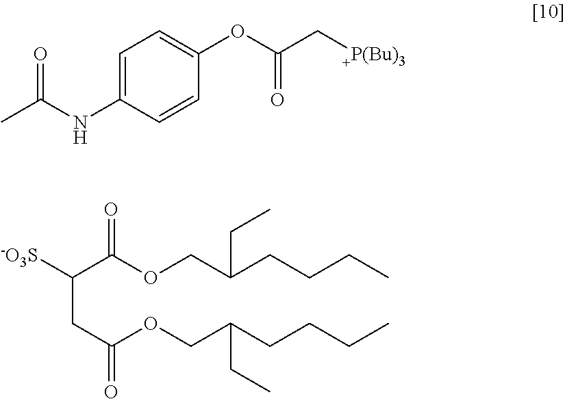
[-O3S]C(C(OCC(CCCC)CC)=O)CC(OCC(CCCC)CC)=O.CC(NC1=CC=C(OC(C[P(Bu)3])=O)C=C1)=O
